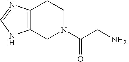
C12=C(CN(C(C[NH2])=O)CC1)NC=N2
